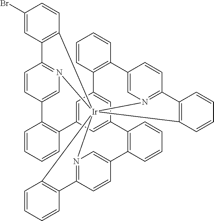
N12=C3C=CC(=C1)C1=C(C=CC=C1)C1=CC4=CC(=C1)C1=C(C=CC=C1)C1=CN5=C(C=C1)C1=C([Ir]256(N2=C(C=CC(=C2)C2=C4C=CC=C2)C2=C6C=CC(Br)=C2)C2=C3C=CC=C2)C=CC=C1
